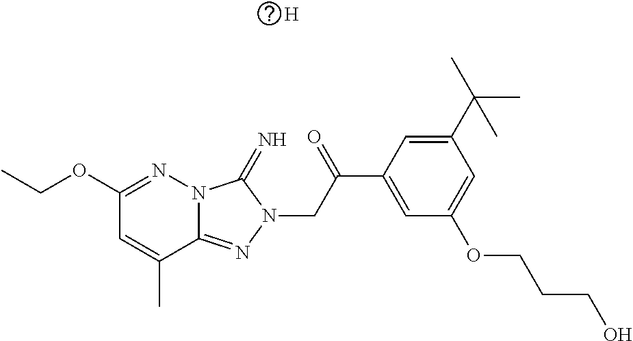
C12=NN(CC(C3=CC(OCCCO)=CC(C(C)(C)C)=C3)=O)C(=N)N1N=C(OCC)C=C2C.[H]
